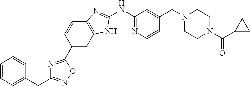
C12=C(C=CC(C3=NC(CC4=CC=CC=C4)=NO3)=C1)N=C(NC1=NC=CC(CN3CCN(C(=O)C4CC4)CC3)=C1)N2
